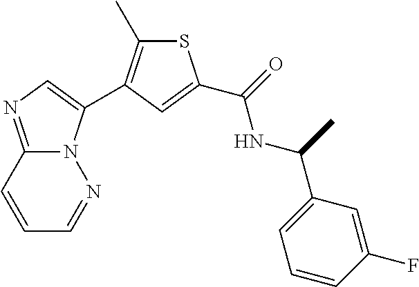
C1=CC2=NC=C(C3=C(C)SC(C(=O)NC(C4=CC=CC(F)=C4)C)=C3)N2N=C1
